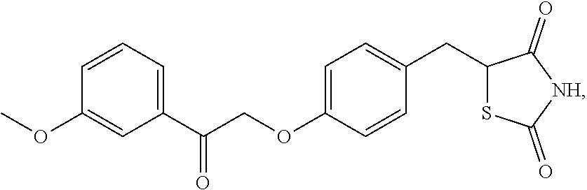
C1=CC=C(C(COC2=CC=C(CC3SC(=O)[NH]C3=O)C=C2)=O)C=C1OC
